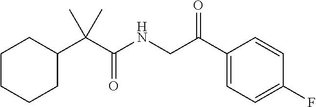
C1CCCC(C(C(=O)NCC(C2=CC=C(F)C=C2)=O)(C)C)C1
